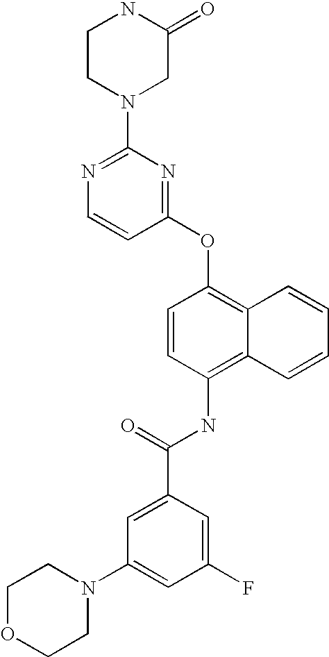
N1=C(N2CC(=O)NCC2)N=C(OC2=C3C(=C(NC(C4=CC(N5CCOCC5)=CC(F)=C4)=O)C=C2)C=CC=C3)C=C1
